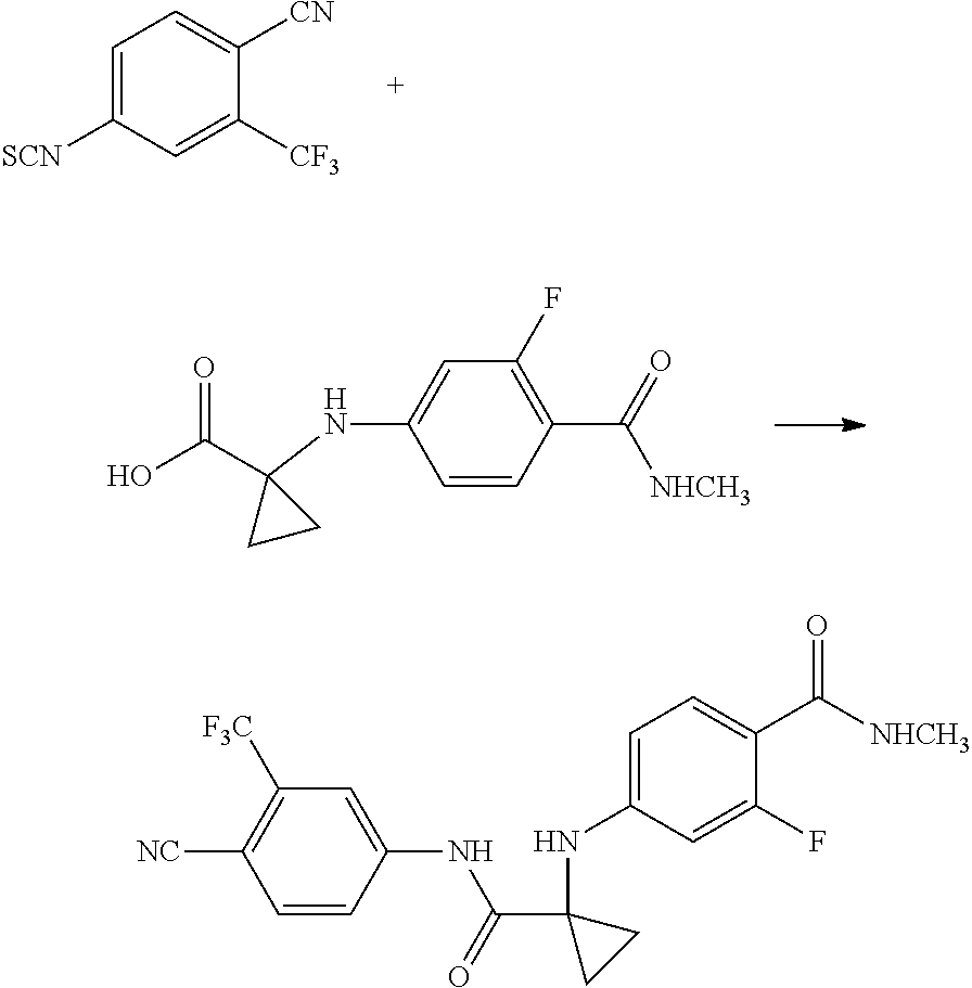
C1=C([SCN])C=C([CF3])C([CN])=C1.C1=CC(C(=O)[NHCH3])=C(F)C=C1NC1(C(O)=O)CC1.C1=CC(NC(=O)C2(NC3=CC=C(C(=O)[NHCH3])C(F)=C3)CC2)=CC([F3C])=C1[NC]
